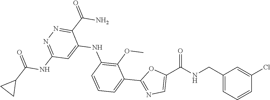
C1=C(Cl)C=CC=C1CNC(C1=CN=C(C2=CC=CC(NC3=CC(NC(=O)C4CC4)=NN=C3C(N)=O)=C2OC)O1)=O
